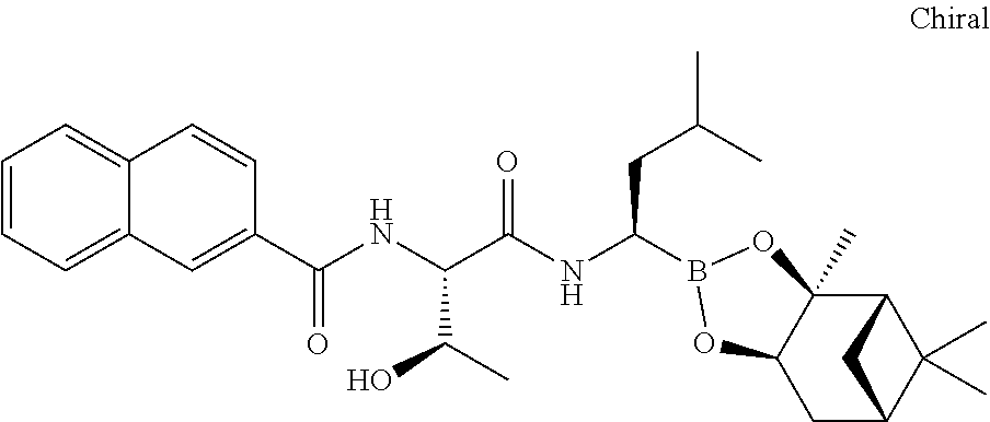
C12C3(C)C(CC(C1(C)C)C2)OB(C(NC(C(NC(=O)C1=CC2=CC=CC=C2C=C1)C(C)O)=O)CC(C)C)O3
